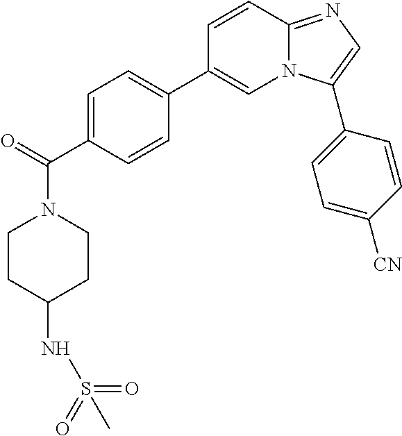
C1=C(C(=O)N2CCC(NS(=O)(=O)C)CC2)C=CC(C2=CN3C(=NC=C3C3=CC=C([CN])C=C3)C=C2)=C1
